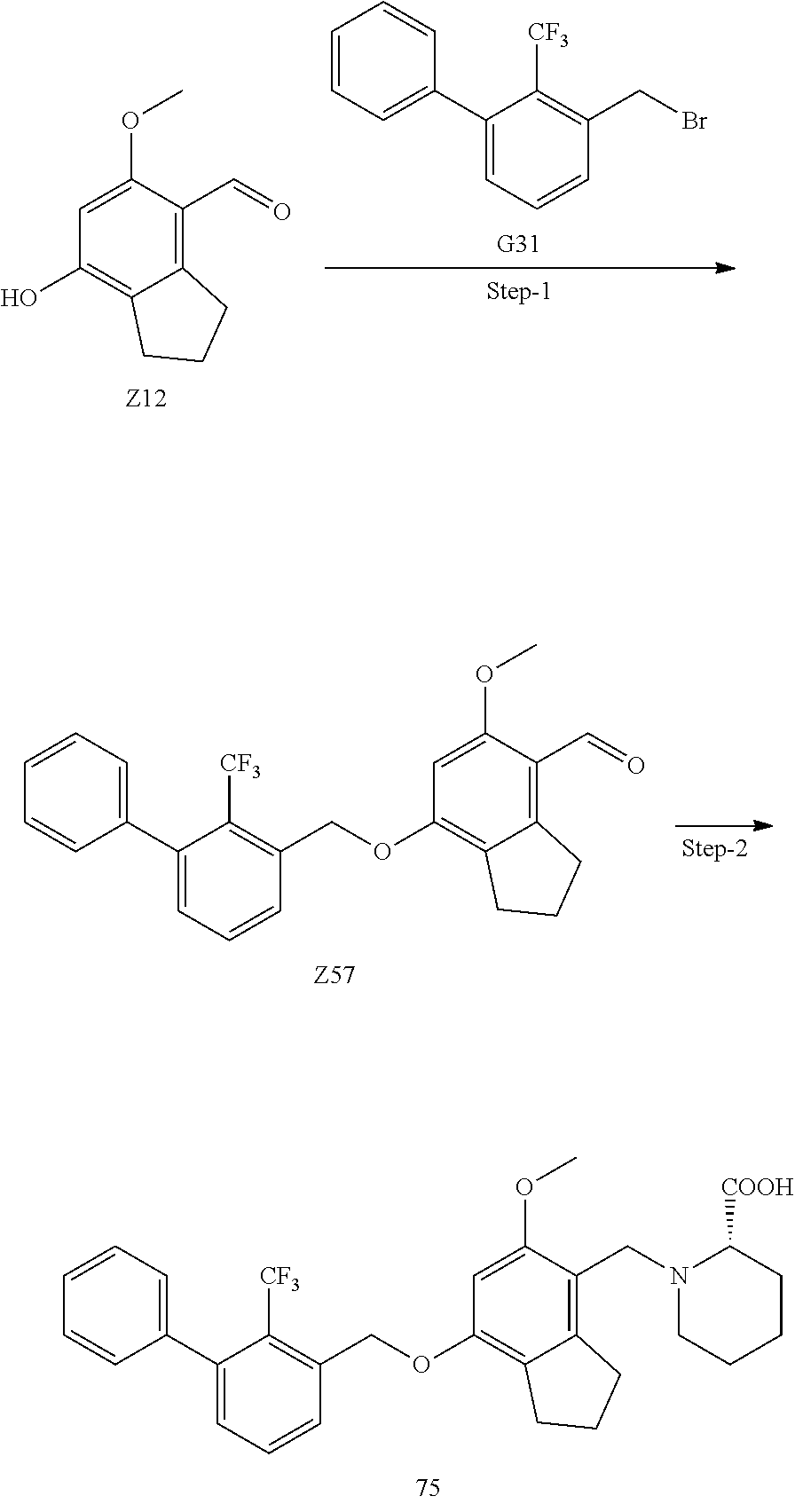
C1(C2=CC=CC=C2)=CC=CC(COC2=C3C(=C(C=O)C(OC)=C2)CCC3)=C1[CF3].C1(CBr)=C([CF3])C(C2=CC=CC=C2)=CC=C1.OC1=C2C(=C(C=O)C(OC)=C1)CCC2.C1(C2=CC=CC=C2)=CC=CC(COC2=C3C(=C(CN4C([COOH])CCCC4)C(OC)=C2)CCC3)=C1[CF3]
